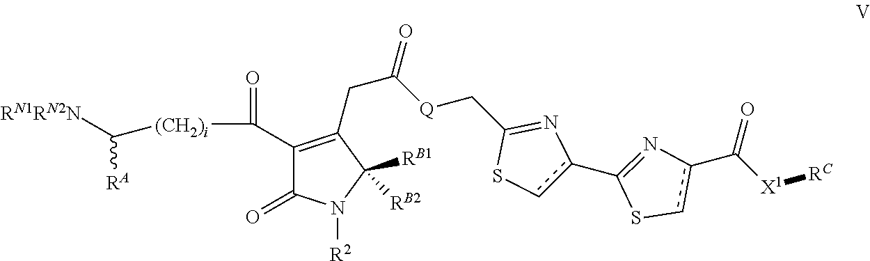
C1(C([(CH2)i]C([RA])[RN1RN2N])=O)=C(CC(=O)[Q]CC2=Nc(C3=Nc(C([X1][RC])=O)cS3)cS2)C([RB2])([RB1])N([R2])C1=O
